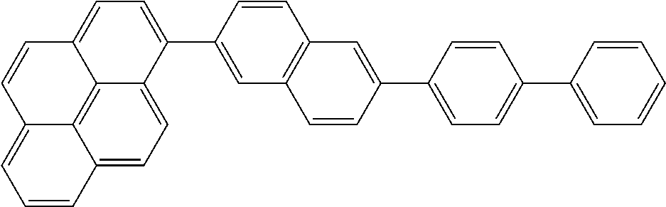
C1(C2=CC=C(C3=CC=CC=C3)C=C2)=CC2=C(C=C1)C=C(C1=CC=C3C4=C5C(=CC=CC5=CC=C41)C=C3)C=C2
